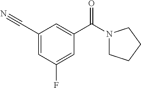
C1(C#N)=CC(F)=CC(C(N2CCCC2)=O)=C1
